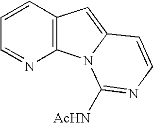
C1=CC2=C(N=C1)N1C(=C2)C=CN=C1[AcHN]
